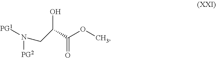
OC(C(=O)OC)CN([PG2])[PG1]
